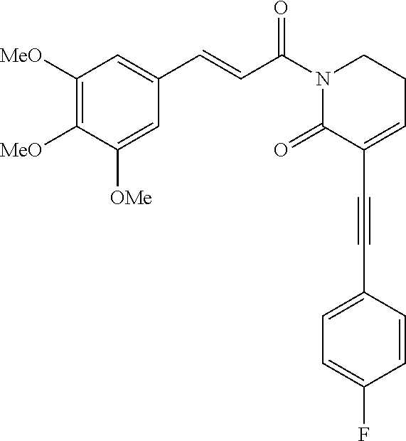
C1([MeO])=C([MeO])C([OMe])=CC(C=CC(N2C(=O)C(C#CC3=CC=C(F)C=C3)=CCC2)=O)=C1
